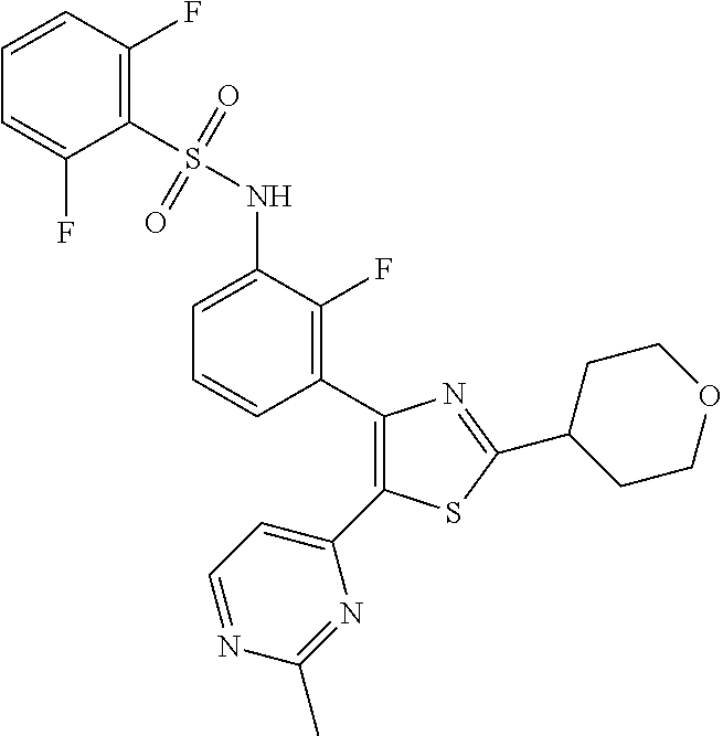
C1(C2=C(F)C(NS(C3=C(F)C=CC=C3F)(=O)=O)=CC=C2)=C(C2=CC=NC(C)=N2)SC(C2CCOCC2)=N1
